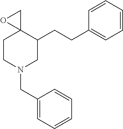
C1CN(CC2=CC=CC=C2)CC(CCC2=CC=CC=C2)C12CO2
